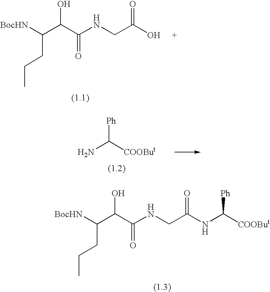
C(CCC)(C(C(=O)NCC(=O)NC([COOBut])[Ph])O)[BocHN].C(CCC)(C(C(=O)NCC(O)=O)O)[BocHN].NC([COOBut])[Ph]
